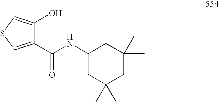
C1(NC(C2=CSC=C2O)=O)CC(C)(C)CC(C)(C)C1
